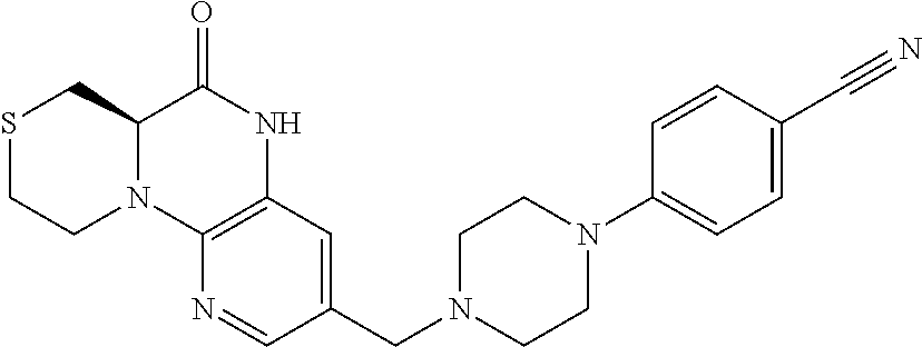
C12=C(C=C(CN3CCN(C4=CC=C(C#N)C=C4)CC3)C=N1)NC(=O)C1N2CCSC1
